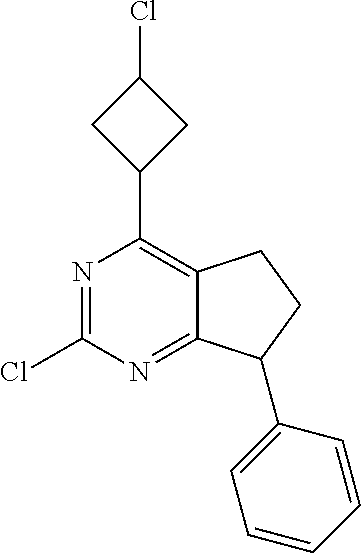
N1=C(Cl)N=C2C(=C1C1CC(Cl)C1)CCC2C1=CC=CC=C1
